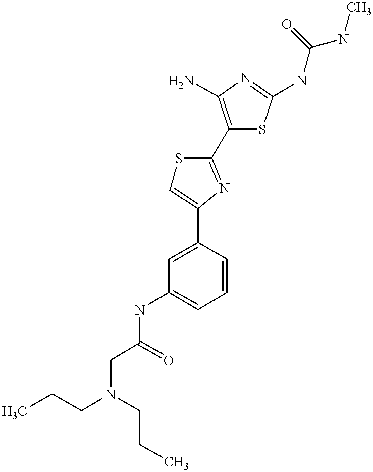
C(C(=O)NC1=CC=CC(C2=CSC(C3=C(N)N=C(NC(NC)=O)S3)=N2)=C1)N(CCC)CCC
